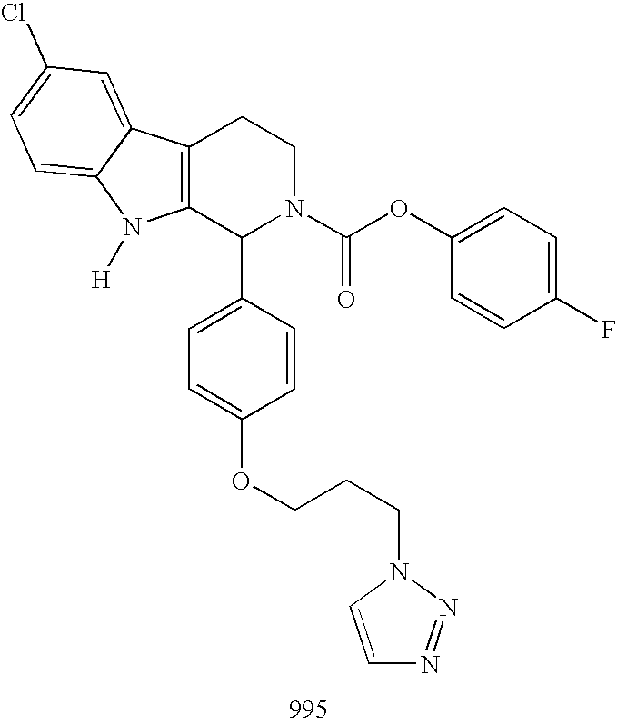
C12=C(C(C3=CC=C(OCCCN4C=CN=N4)C=C3)N(C(OC3=CC=C(F)C=C3)=O)CC1)N([H])C1=CC=C(Cl)C=C21
